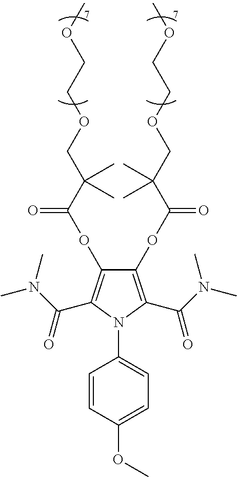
C1(OC(=O)C(COCCOC)(C)C)=C(C(N(C)C)=O)N(C2=CC=C(OC)C=C2)C(C(N(C)C)=O)=C1OC(=O)C(COCCOC)(C)C
